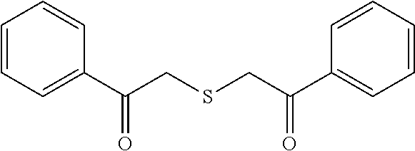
C1(C(CSCC(C2=CC=CC=C2)=O)=O)=CC=CC=C1
